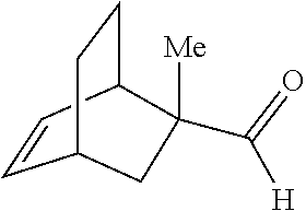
C1=CC2CCC1CC2(C([H])=O)[Me]
